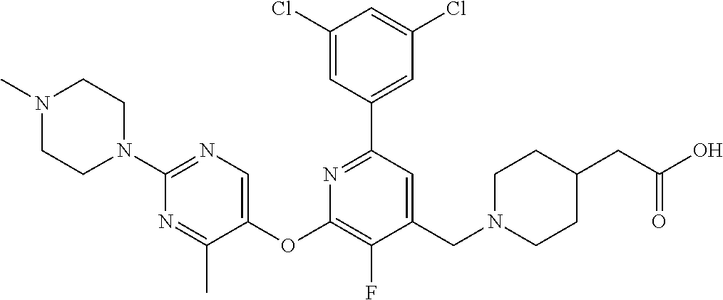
C1(Cl)=CC(C2=NC(OC3=CN=C(N4CCN(C)CC4)N=C3C)=C(F)C(CN3CCC(CC(O)=O)CC3)=C2)=CC(Cl)=C1
